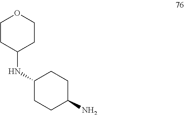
N(C1CCC(N)CC1)C1CCOCC1
